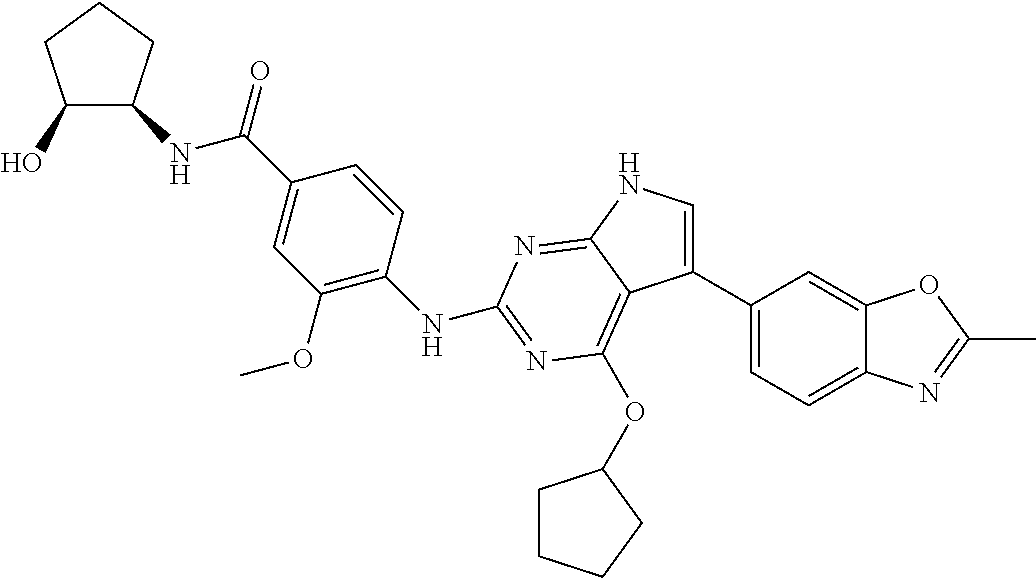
N(C(C1=CC(OC)=C(NC2=NC(OC3CCCC3)=C3C(C4=CC=C5C(=C4)OC(C)=N5)=CNC3=N2)C=C1)=O)C1C(O)CCC1
